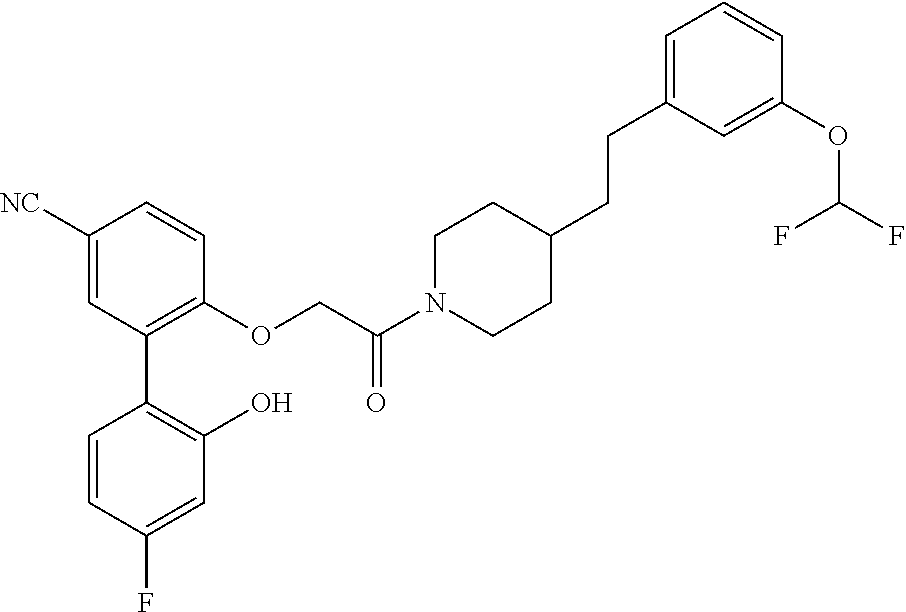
C1([NC])=CC(C2=C(O)C=C(F)C=C2)=C(OCC(N2CCC(CCC3=CC=CC(OC(F)F)=C3)CC2)=O)C=C1
